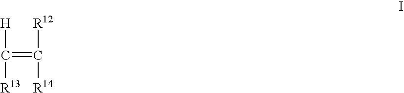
C(=C([R14])[R12])([R13])[H]
